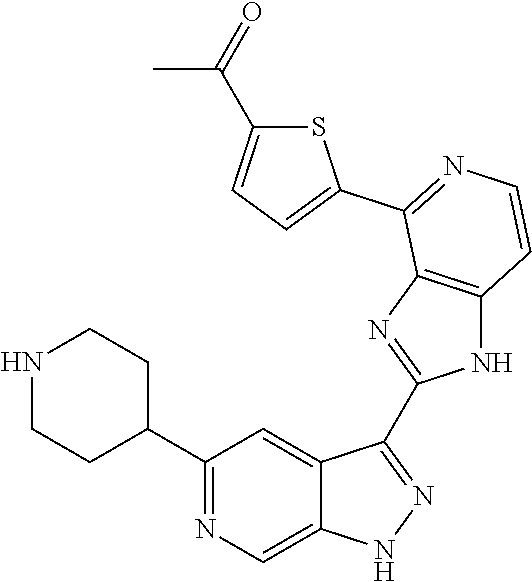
C1(C2CCNCC2)=NC=C2C(=C1)C(C1=NC3=C(N1)C=CN=C3C1=CC=C(C(=O)C)S1)=NN2
